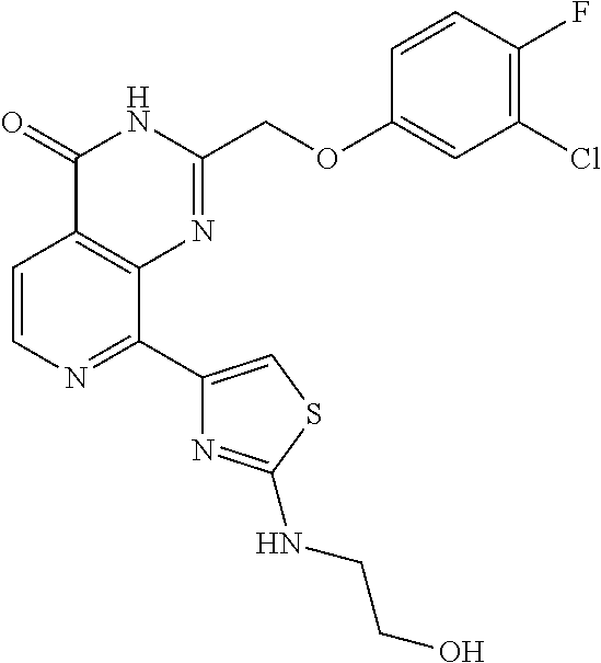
C1=CN=C(C2=CSC(NCCO)=N2)C2=C1C(=O)NC(COC1=CC(Cl)=C(F)C=C1)=N2
